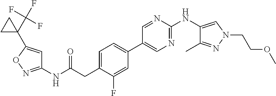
C1=C(CC(NC2=NOC(C3(C(F)(F)F)CC3)=C2)=O)C(F)=CC(C2=CN=C(NC3=CN(CCOC)N=C3C)N=C2)=C1
